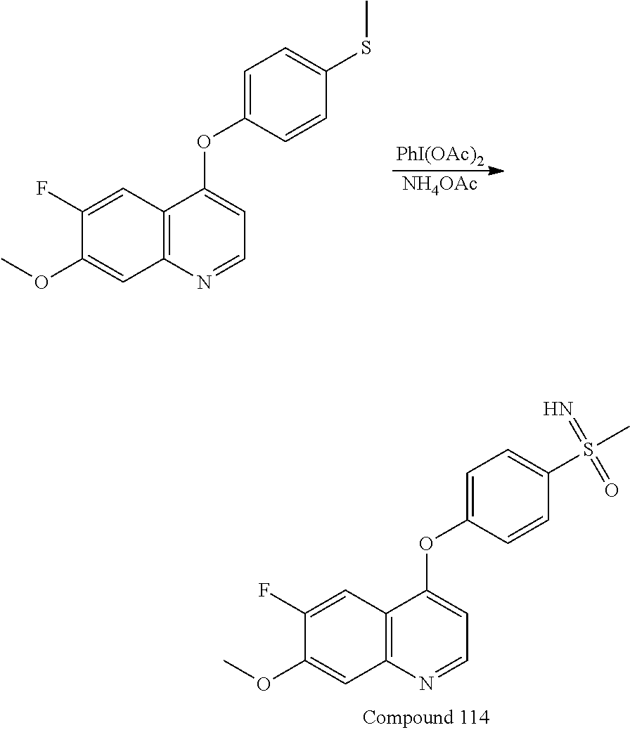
C1(OC2=CC=NC3=C2C=C(F)C(OC)=C3)=CC=C(SC)C=C1.[PhI(OAc)2].[NH4OAc].C1(OC2=CC=NC3=C2C=C(F)C(OC)=C3)=CC=C(S(C)(=N)=O)C=C1
